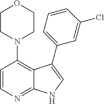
C1=CN=C2C(=C1N1CCOCC1)C(C1=CC=CC(Cl)=C1)=CN2
